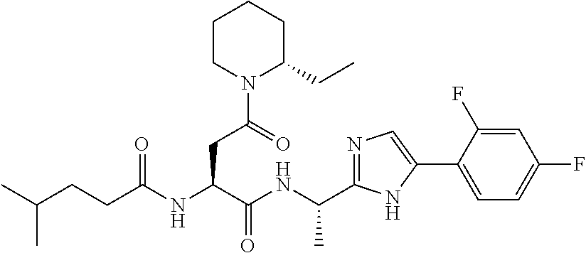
C(CC(NC(C(NC(C)C1=NC=C(C2=CC=C(F)C=C2F)N1)=O)CC(N1C(CC)CCCC1)=O)=O)C(C)C
